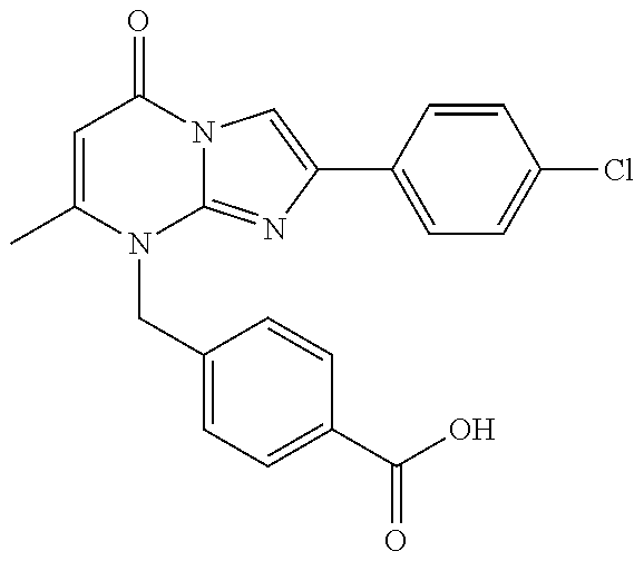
C1=C(C)N(CC2=CC=C(C(O)=O)C=C2)C2=NC(C3=CC=C(Cl)C=C3)=CN2C1=O
